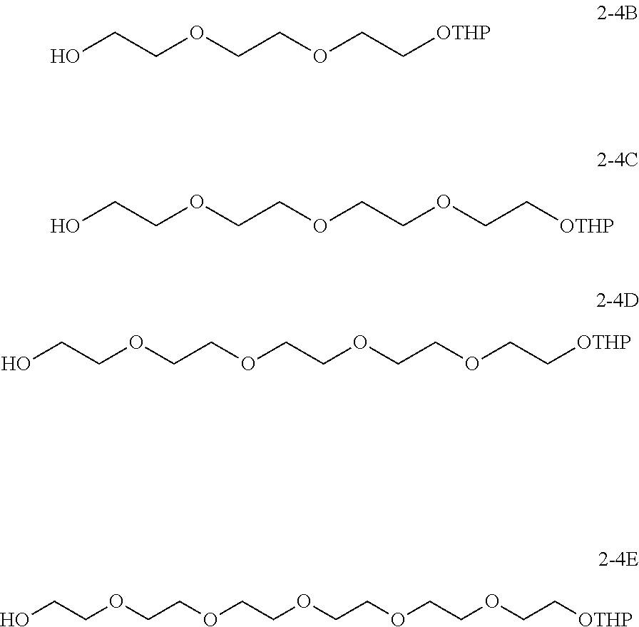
OCCOCCOCC[OTHP].OCCOCCOCCOCC[OTHP].OCCOCCOCCOCCOCC[OTHP].OCCOCCOCCOCCOCCOCC[OTHP]
